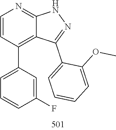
N1C2=NC=CC(C3=CC=CC(F)=C3)=C2C(C2=CC=CC=C2OC)=N1
